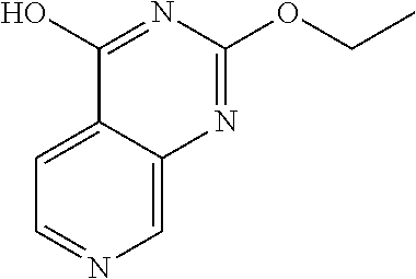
C1(O)=NC(OCC)=NC2=CN=CC=C12
